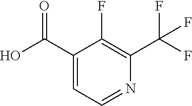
C1(C(O)=O)=CC=NC(C(F)(F)F)=C1F
